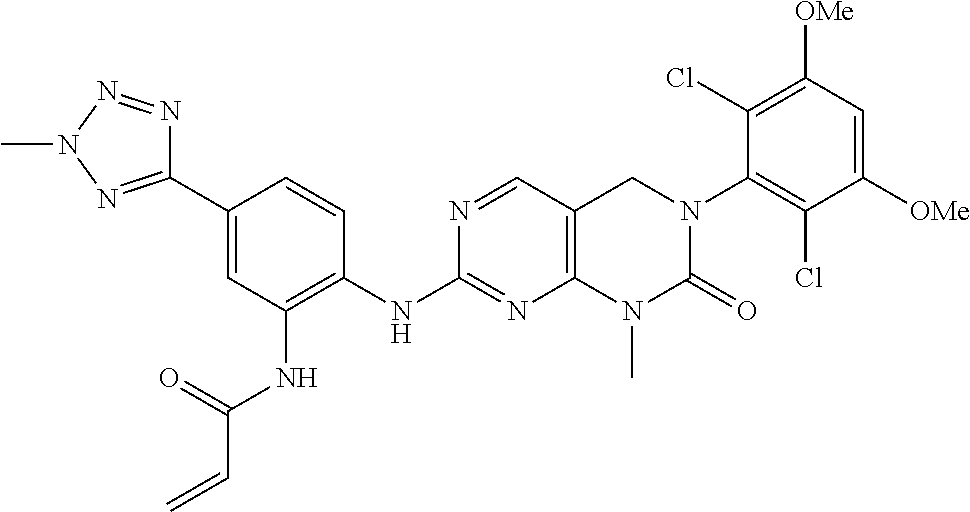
C12=C(C=NC(NC3=C(NC(C=C)=O)C=C(C4=NN(C)N=N4)C=C3)=N1)CN(C1=C(Cl)C([OMe])=CC([OMe])=C1Cl)C(=O)N2C
